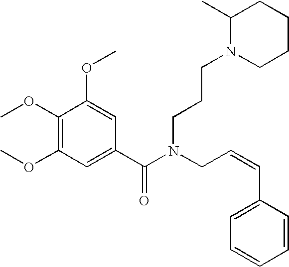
C1(OC)=C(OC)C=C(C(N(CC=CC2=CC=CC=C2)CCCN2CCCCC2C)=O)C=C1OC
